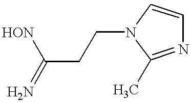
[HON]C(CCN1C=CN=C1C)=N
